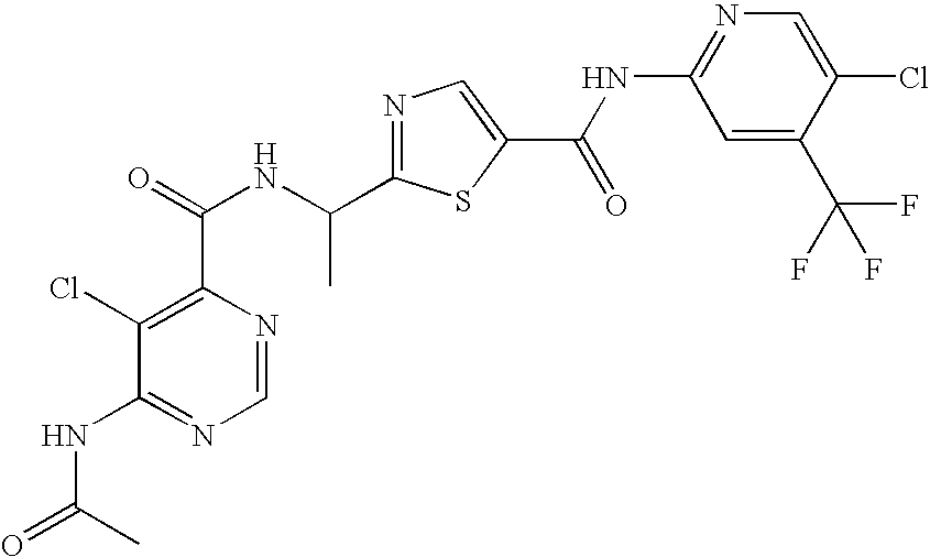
N1=C(C(NC(=O)C2=C(Cl)C(NC(=O)C)=NC=N2)C)SC(C(=O)NC2=NC=C(Cl)C(C(F)(F)F)=C2)=C1
